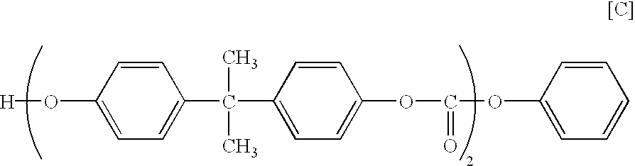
[H]OC1=CC=C(C(C)(C)C2=CC=C(OC(OC3=CC=CC=C3)=O)C=C2)C=C1
